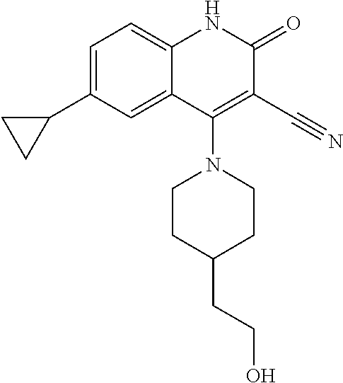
C1=C(C2CC2)C=C2C(=C1)NC(=O)C(C#N)=C2N1CCC(CCO)CC1
